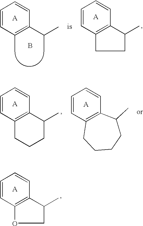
C1=CC=CC(C)=C1C(C)C.B.C1=CC=CC2=C1C(C)CC2.C1=CC=CC2=C1C(C)CCC2.C1=CC=CC2=C1C(C)CCCC2.C1=CC=CC2=C1C(C)CO2
